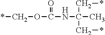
*COC(NC(C)(C*)C*)=O
